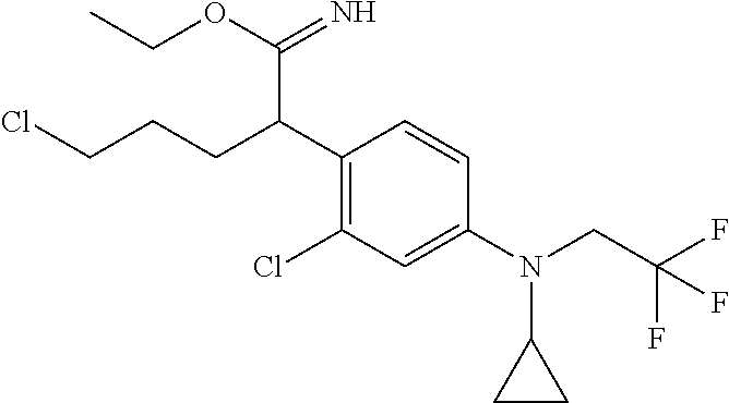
C1(C(CCCCl)C(=N)OCC)=C(Cl)C=C(N(CC(F)(F)F)C2CC2)C=C1
